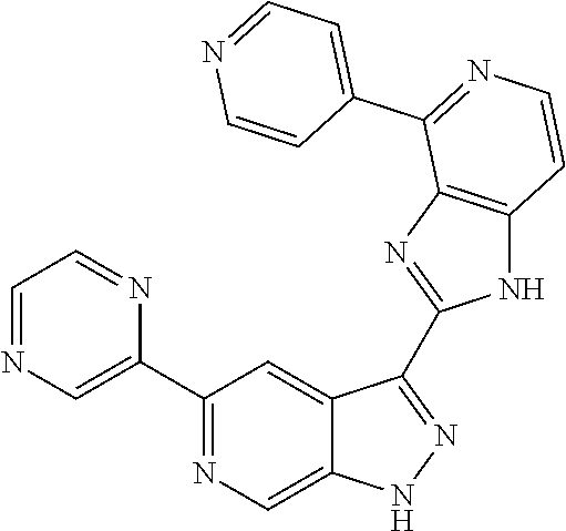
C1(C2=NC=C3C(=C2)C(C2=NC4=C(N2)C=CN=C4C2=CC=NC=C2)=NN3)=CN=CC=N1
